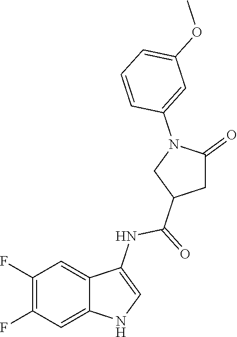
C1(F)=C(F)C=C2C(=C1)C(NC(=O)C1CC(=O)N(C3=CC(OC)=CC=C3)C1)=CN2
